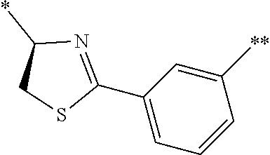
C1(C2=NC(*)CS2)=CC=CC([**])=C1
